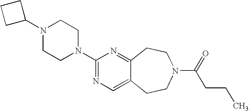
C1C(N2CCN(C3=NC=C4C(=N3)CCN(C(CCC)=O)CC4)CC2)CC1
